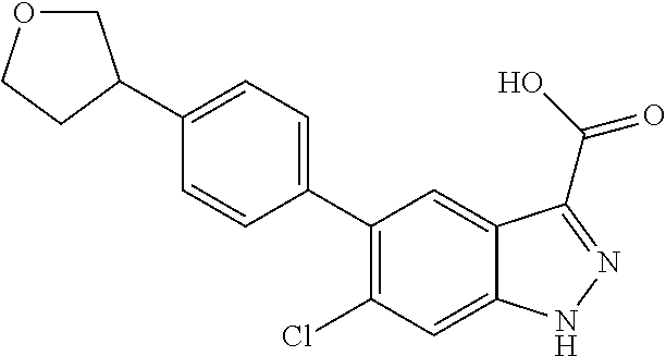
C1(C2=CC=C(C3COCC3)C=C2)=C(Cl)C=C2C(=C1)C(C(=O)O)=NN2
